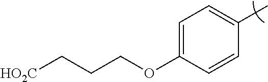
C1=C(OCCC[HO2C])C=CC(C)=C1
